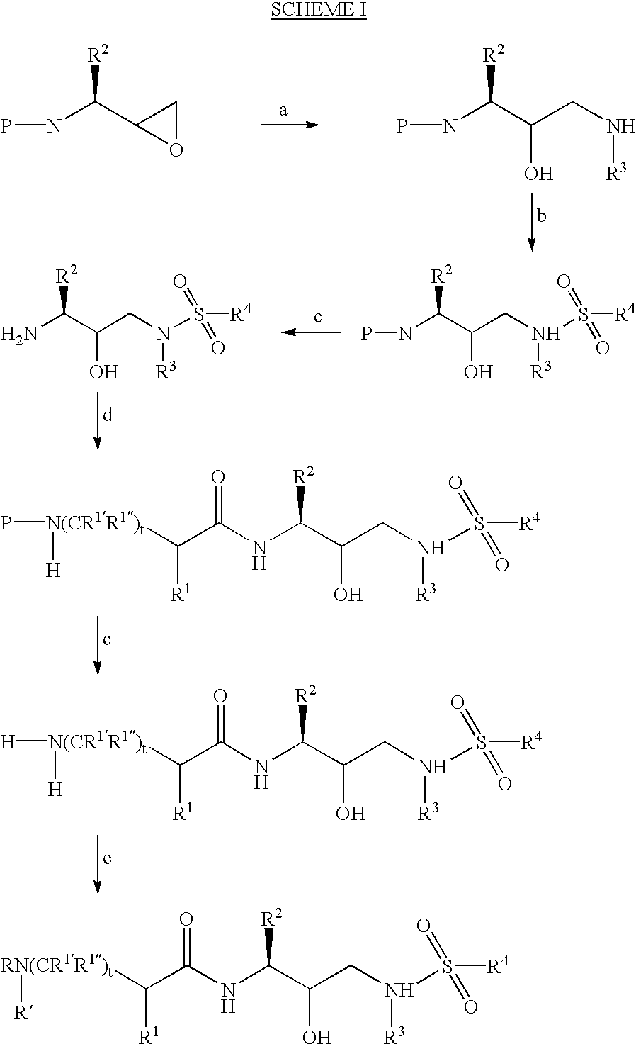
[RN(CR1R1)t]([R])C(C(NC(C(O)CN([R3])S(=O)([R4])=O)[R2])=O)[R1].PNC(C1OC1)[R2].PNC(C(O)CN[R3])[R2].PNC(C(O)CN([R3])S(=O)([R4])=O)[R2].NC(C(O)CN([R3])S(=O)([R4])=O)[R2].[N(CR1R1)t](P)([H])C(C(NC(C(O)CN([R3])S(=O)([R4])=O)[R2])=O)[R1].[N(CR1R1)t]([H])([H])C(C(NC(C(O)CN([R3])S(=O)([R4])=O)[R2])=O)[R1]
